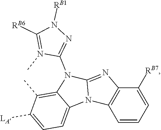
C12=C(C)C([LA])=CC=C1N1C(=NC3=C1C=CC=C3[RB7])N2C1=NN([RB1])C([RB6])=N1C
